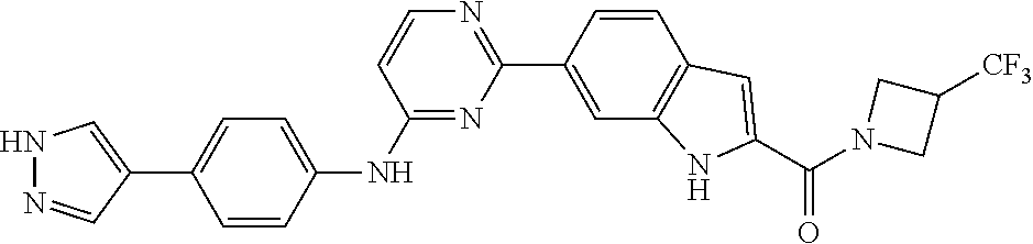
N1=C(NC2=CC=C(C3=CNN=C3)C=C2)C=CN=C1C1=CC2=C(C=C1)C=C(C(N1CC([CF3])C1)=O)N2
